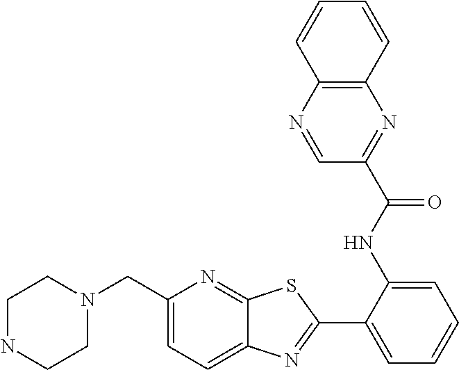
C1=C(CN2CCNCC2)N=C2C(=C1)N=C(C1=CC=CC=C1NC(C1=NC3=C(N=C1)C=CC=C3)=O)S2
